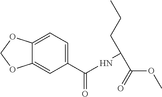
C1=C(C(NC(CCC)C(OC)=O)=O)C=C2C(=C1)OCO2
